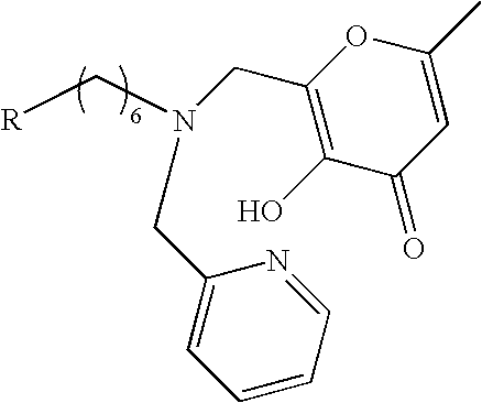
[R]CN(CC1=C(O)C(=O)C=C(C)O1)CC1=CC=CC=N1
